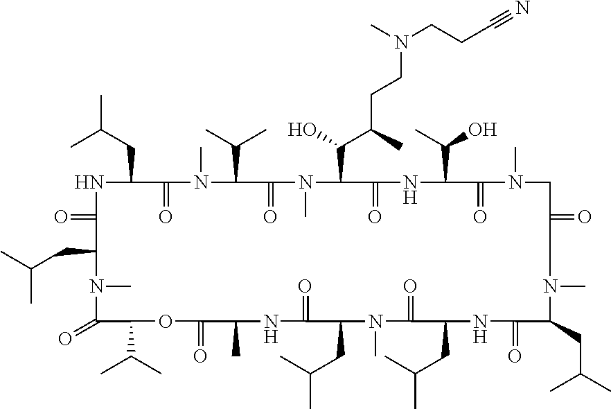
C1(=O)C(C(C)C)OC(=O)C(C)NC(=O)C(CC(C)C)N(C)C(=O)C(CC(C)C)NC(=O)C(CC(C)C)N(C)C(=O)CN(C)C(=O)C(C(C)O)NC(=O)C(C(O)C(C)CCN(C)CCC#N)N(C)C(=O)C(C(C)C)N(C)C(=O)C(CC(C)C)NC(=O)C(CC(C)C)N1C
